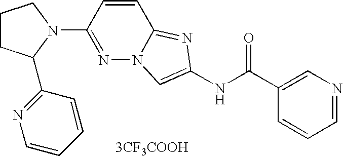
[3CF3COOH].C1=CC=NC=C1C(NC1=CN2N=C(N3CCCC3C3=NC=CC=C3)C=CC2=N1)=O
